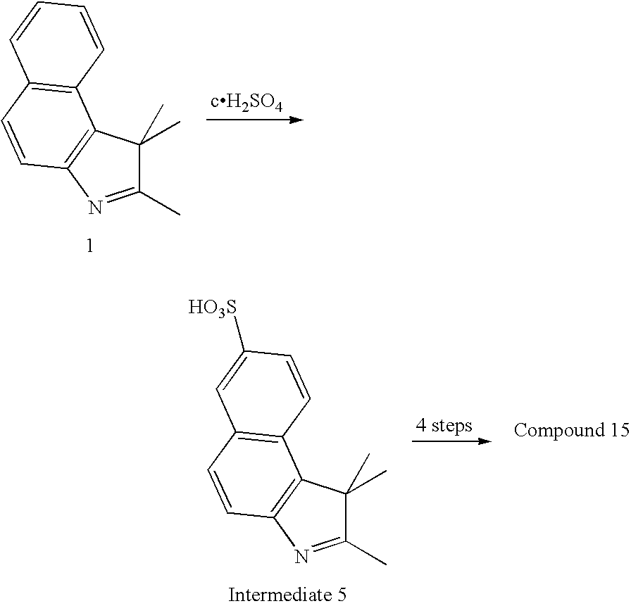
C1(C)=NC2=C(C1(C)C)C1=C(C=C2)C=CC=C1.C1(C)=NC2=C(C1(C)C)C1=C(C=C2)C=C([HO3S])C=C1
